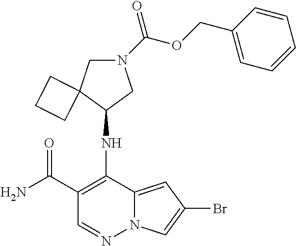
N1(C(OCC2=CC=CC=C2)=O)CC2(C(NC3=C(C(N)=O)C=NN4C3=CC(Br)=C4)C1)CCC2
